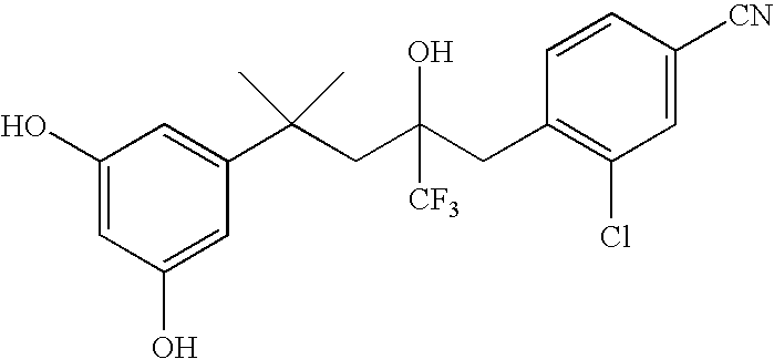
C1(O)=CC(C(CC(CC2=C(Cl)C=C([CN])C=C2)([CF3])O)(C)C)=CC(O)=C1
